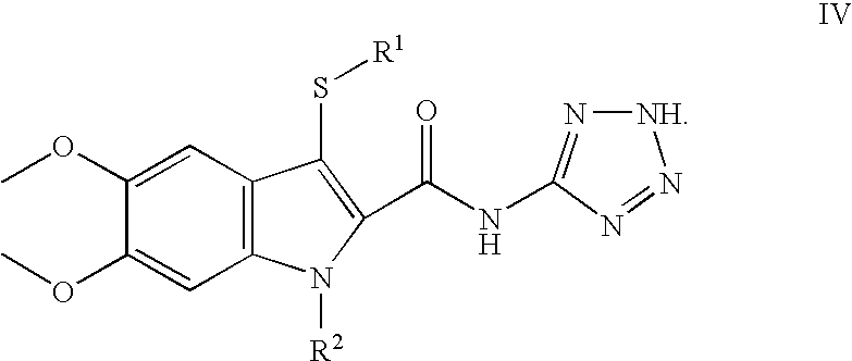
C12=C(C=C(OC)C(OC)=C1)C(S[R1])=C(C(NC1=N[NH]N=N1)=O)N2[R2]
